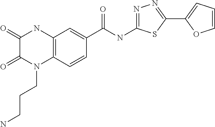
C1(=O)C(=O)N(CCCN)C2=C(N1)C=C(C(=O)NC1=NN=C(C3=CC=CO3)S1)C=C2
